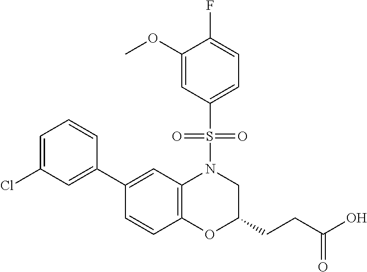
C1(C2=CC(Cl)=CC=C2)=CC2=C(C=C1)OC(CCC(O)=O)CN2S(=O)(=O)C1=CC=C(F)C(OC)=C1
